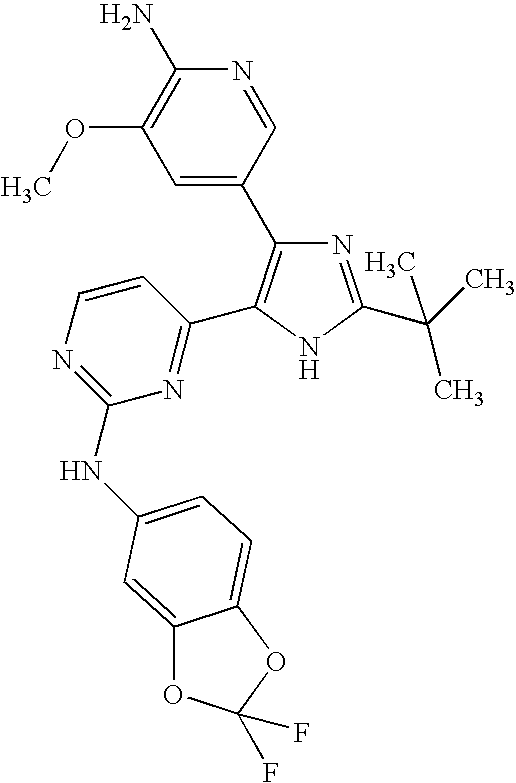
N1=C(C(C)(C)C)NC(C2=NC(NC3=CC=C4C(=C3)OC(F)(F)O4)=NC=C2)=C1C1=CC(OC)=C(N)N=C1
